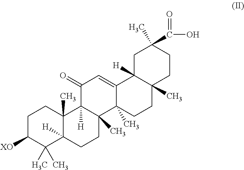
C1C([XO])C(C)(C)C2([H])C(C)(C1)C1([H])C(C)(CC2)C2(C)C(=CC1=O)C1([H])C(C)(CC2)CCC(C(O)=O)(C)C1
